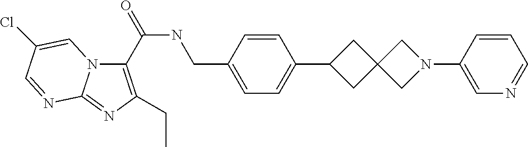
C1(C(NCC2=CC=C(C3CC4(C3)CN(C3=CN=CC=C3)C4)C=C2)=O)=C(CC)N=C2N1C=C(Cl)C=N2
